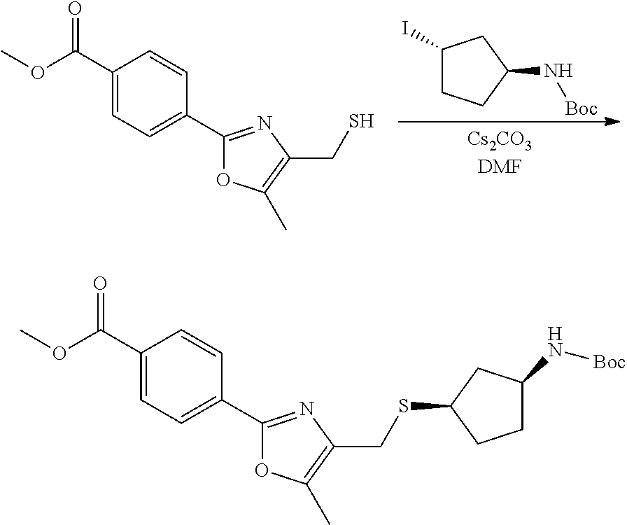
[Cs2CO3DMF].C1(I)CCC(N[Boc])C1.C1(C(OC)=O)=CC=C(C2=NC(CS)=C(C)O2)C=C1.C1(C(OC)=O)=CC=C(C2=NC(CSC3CCC(N[Boc])C3)=C(C)O2)C=C1
